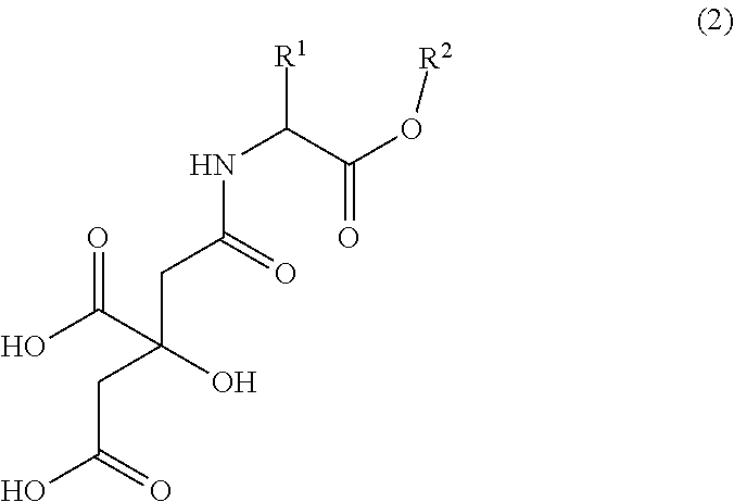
N(C(=O)CC(CC(O)=O)(O)C(=O)O)C([R1])C(O[R2])=O
